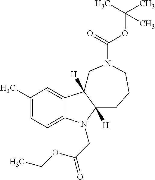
C1(C)=CC=C2C(=C1)C1([H])C([H])(N2CC(OCC)=O)CCCN(C(OC(C)(C)C)=O)C1
